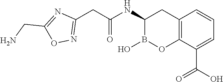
C12=C(C(C(O)=O)=CC=C1)OB(O)C(NC(CC1=NOC(CN)=N1)=O)C2
